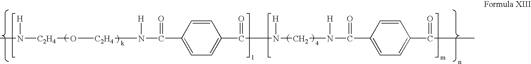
O([C2H4]N(C(=O)C1=CC=C(C(=O)N(CN(C(=O)C2=CC=C(C(=O)C)C=C2)[H])[H])C=C1)[H])[C2H4]N([H])C
